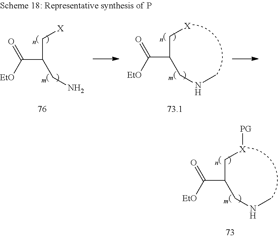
O=C([EtO])C(CN)C[X].O=C([EtO])C(CNC)C[X].O=C([EtO])C(CNC)C[X][PG]
